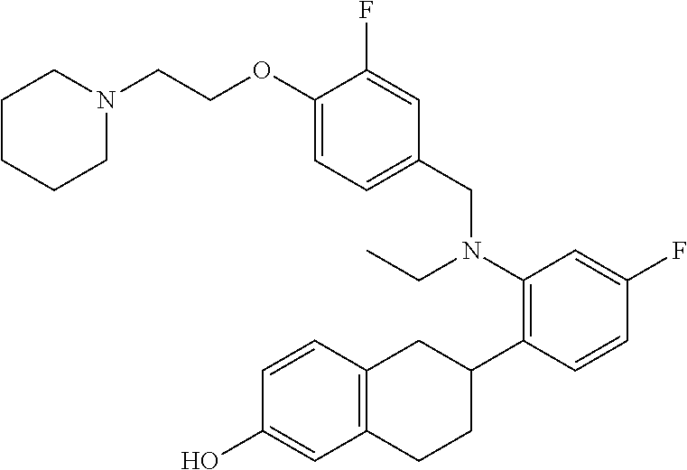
C12=C(C=CC(O)=C1)CC(C1=C(N(CC)CC3=CC=C(OCCN4CCCCC4)C(F)=C3)C=C(F)C=C1)CC2
